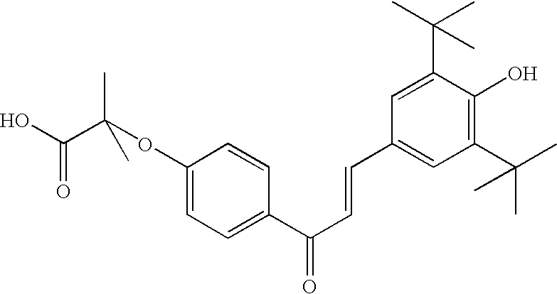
C(OC1=CC=C(C(C=CC2=CC(C(C)(C)C)=C(O)C(C(C)(C)C)=C2)=O)C=C1)(C)(C)C(O)=O
